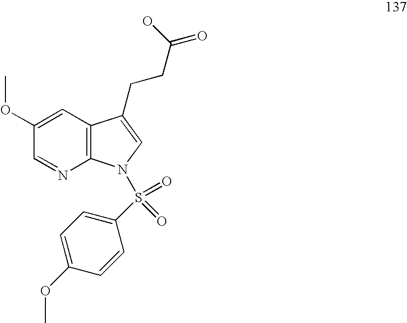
C1(OC)=CC2=C(N=C1)N(S(C1=CC=C(OC)C=C1)(=O)=O)C=C2CCC(O)=O
